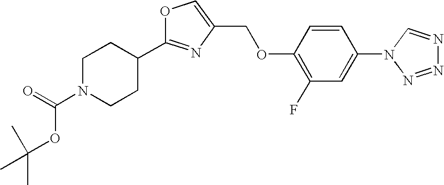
C1N(C(=O)OC(C)(C)C)CCC(C2=NC(COC3=C(F)C=C(N4N=NN=C4)C=C3)=CO2)C1
